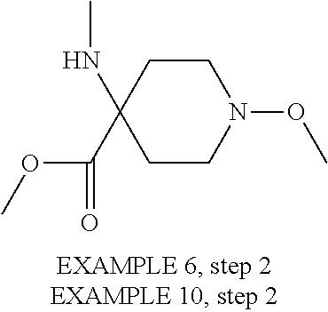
N(C1(C(OC)=O)CCN(OC)CC1)C
